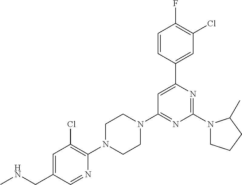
C1=C(CNC)C=NC(N2CCN(C3=NC(N4CCCC4C)=NC(C4=CC(Cl)=C(F)C=C4)=C3)CC2)=C1Cl
